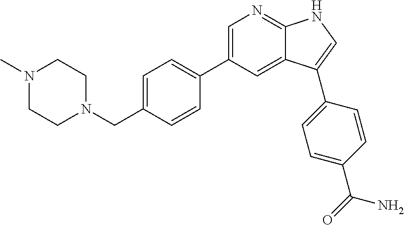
N1(C)CCN(CC2=CC=C(C3=CN=C4C(=C3)C(C3=CC=C(C(N)=O)C=C3)=CN4)C=C2)CC1
